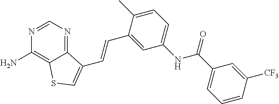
C1=NC(N)=C2C(=N1)C(C=CC1=CC(NC(C3=CC=CC([CF3])=C3)=O)=CC=C1C)=CS2
